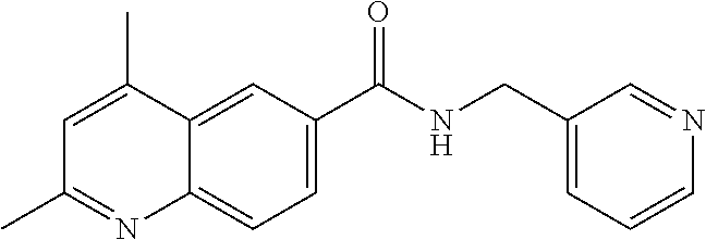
C1=C(C)C2=CC(C(NCC3=CC=CN=C3)=O)=CC=C2N=C1C
